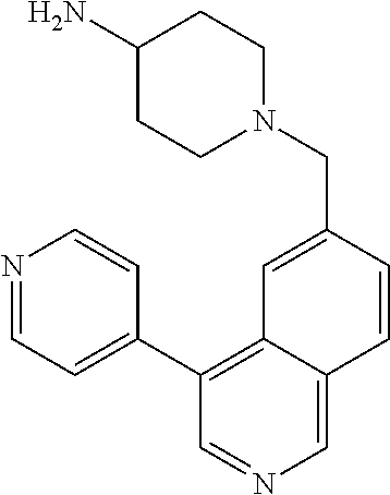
C1(C2=CC=NC=C2)=C2C(=CN=C1)C=CC(CN1CCC(N)CC1)=C2
